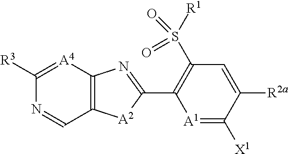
C1([R3])=[A4]C2=C(C=N1)[A2]C(C1=C(S([R1])(=O)=O)C=C([R2a])C([X1])=[A1]1)=N2
